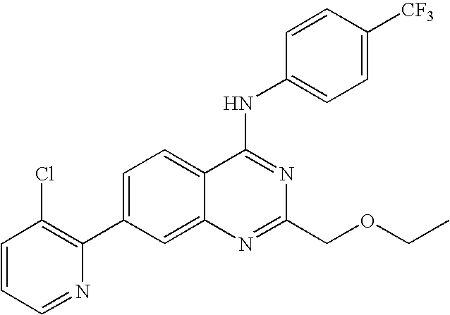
C1=CC=NC(C2=CC=C3C(=C2)N=C(COCC)N=C3NC2=CC=C([CF3])C=C2)=C1Cl
